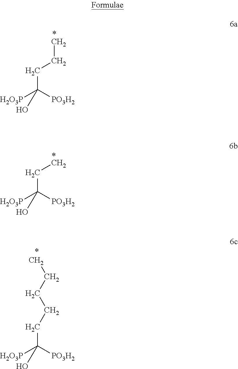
CCCC([H2O3P])([PO3H2])O.CCC([H2O3P])([PO3H2])O.C(CC([H2O3P])([PO3H2])O)CCC
